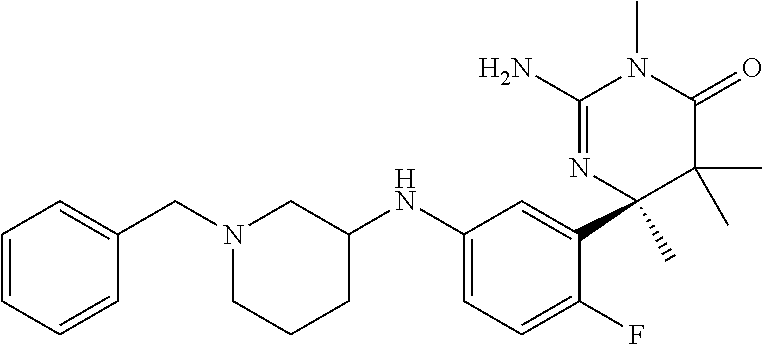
C1(N)=NC(C)(C2=CC(NC3CN(CC4=CC=CC=C4)CCC3)=CC=C2F)C(C)(C)C(=O)N1C
